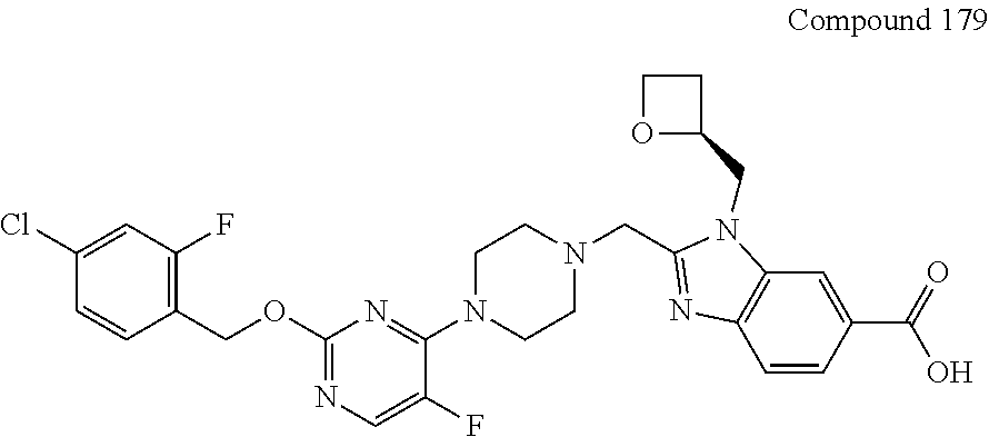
C1(Cl)=CC(F)=C(COC2=NC=C(F)C(N3CCN(CC4=NC5=C(N4CC4CCO4)C=C(C(=O)O)C=C5)CC3)=N2)C=C1
